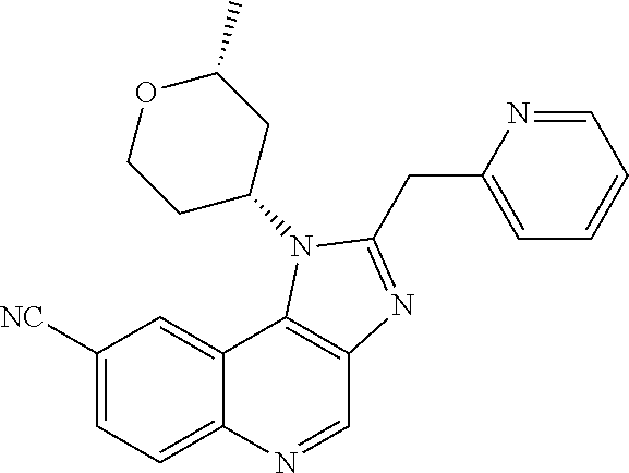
C1([NC])=CC=C2C(=C1)C1=C(C=N2)N=C(CC2=CC=CC=N2)N1C1CC(C)OCC1
